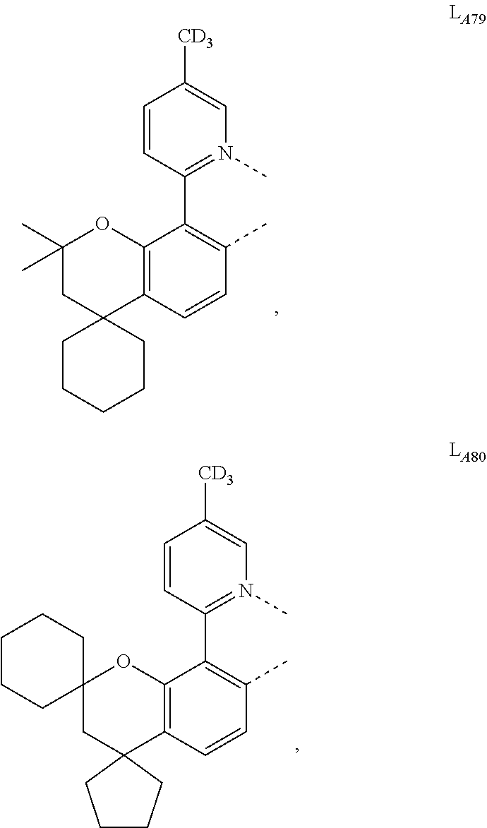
C1=CC(C2=C(C)C=CC3=C2OC(C)(C)CC32CCCCC2)=N(C)C=C1[CD3].C1=CC(C2=C(C)C=CC3=C2OC2(CC34CCCC4)CCCCC2)=N(C)C=C1[CD3]
